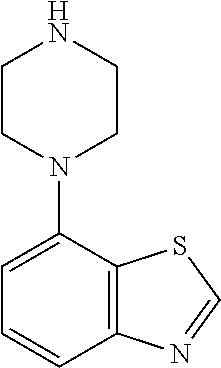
C1=C(N2CCNCC2)C2=C(C=C1)N=CS2
